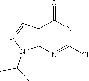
C12=C(N=C(Cl)NC1=O)N(C(C)C)N=C2
